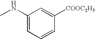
C1(NC)=CC=CC([COOC2H5])=C1
